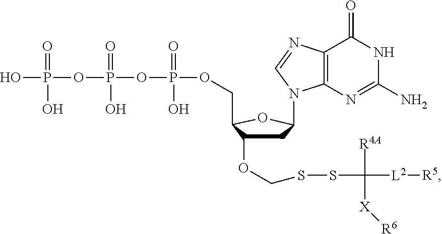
C12=C(N=C(N)NC1=O)N(C1CC(OCSSC([R4A])([X][R6])[L2][R5])C(COP(OP(OP(O)(=O)O)(O)=O)(O)=O)O1)C=N2
